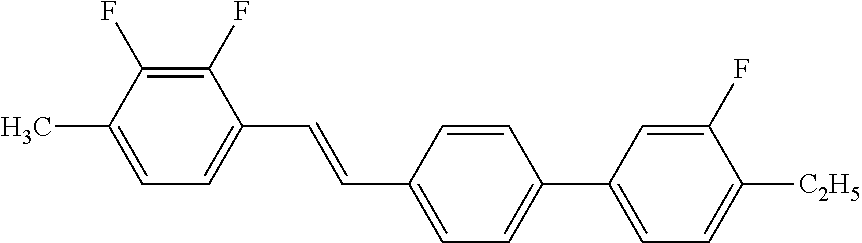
C1(F)=C(F)C(C)=CC=C1C=CC1=CC=C(C2=CC=C([C2H5])C(F)=C2)C=C1
